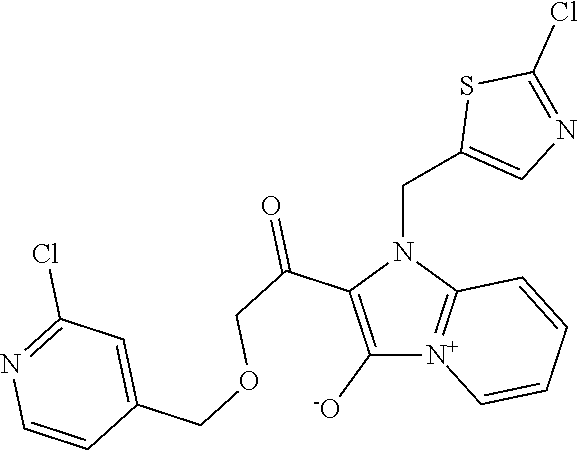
C1([-O])=C(C(COCC2=CC(Cl)=NC=C2)=O)N(CC2=CN=C(Cl)S2)C2=[N+]1C=CC=C2
